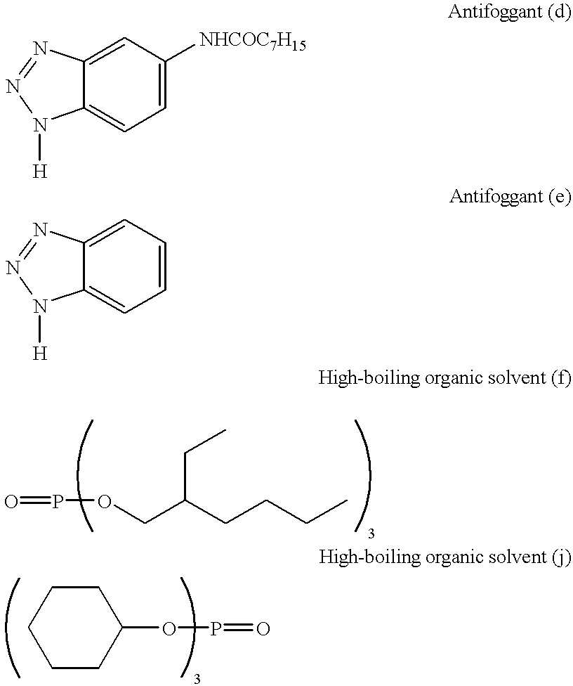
C1=C2C(=CC=C1[NHCOC7H15])N([H])N=N2.C1=C2C(=CC=C1)N([H])N=N2.O=POCC(CCCC)CC.C1CC(OP=O)CCC1
